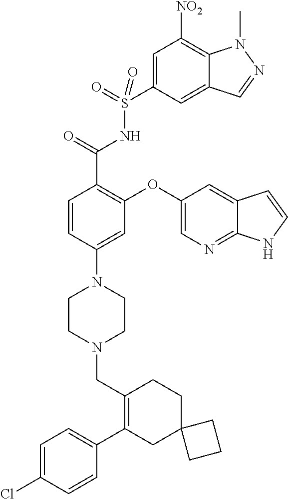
C1=C(Cl)C=CC(C2=C(CN3CCN(C4=CC(OC5=CN=C6C(=C5)C=CN6)=C(C(=O)NS(=O)(=O)C5=CC([NO2])=C6C(=C5)C=NN6C)C=C4)CC3)CCC3(C2)CCC3)=C1
